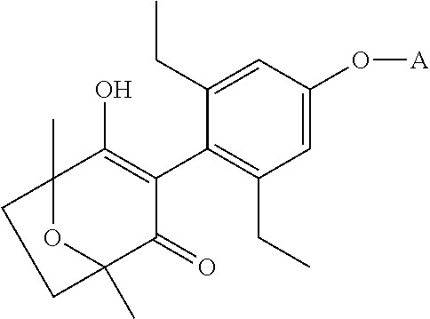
C1=C(O[A])C=C(CC)C(C2=C(O)C3(C)OC(C)(C2=O)CC3)=C1CC
